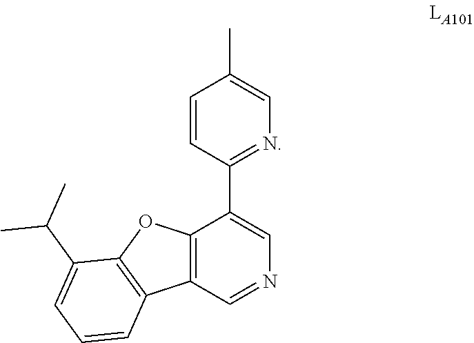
C1=CC(C2=CN=CC3=C2OC2=C3C=CC=C2C(C)C)=NC=C1C
